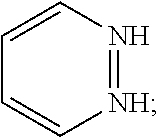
C1=CN=[NH]C=C1
